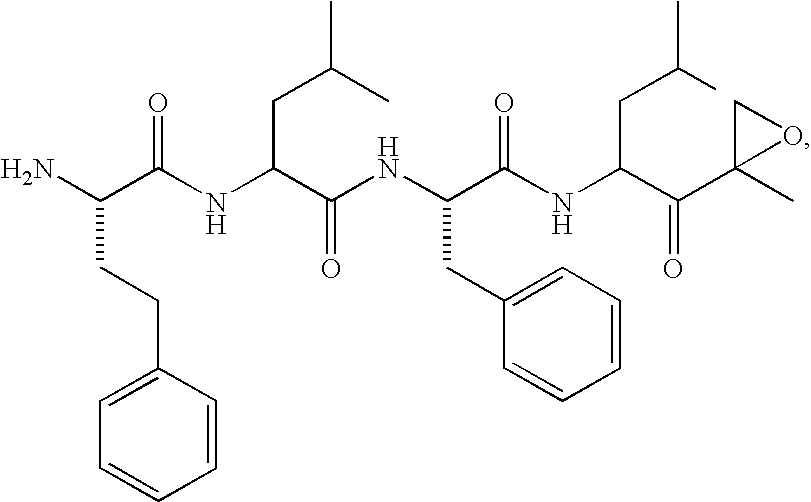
NC(C(NC(C(NC(C(NC(C(C1(C)CO1)=O)CC(C)C)=O)CC1=CC=CC=C1)=O)CC(C)C)=O)CCC1=CC=CC=C1
